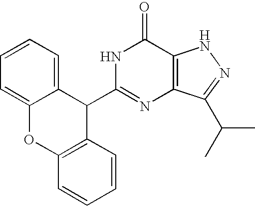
C1(C2=NC3=C(C(=O)N2)NN=C3C(C)C)C2=CC=CC=C2OC2=C1C=CC=C2
